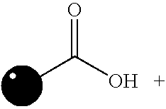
O=C([OH   +])C
